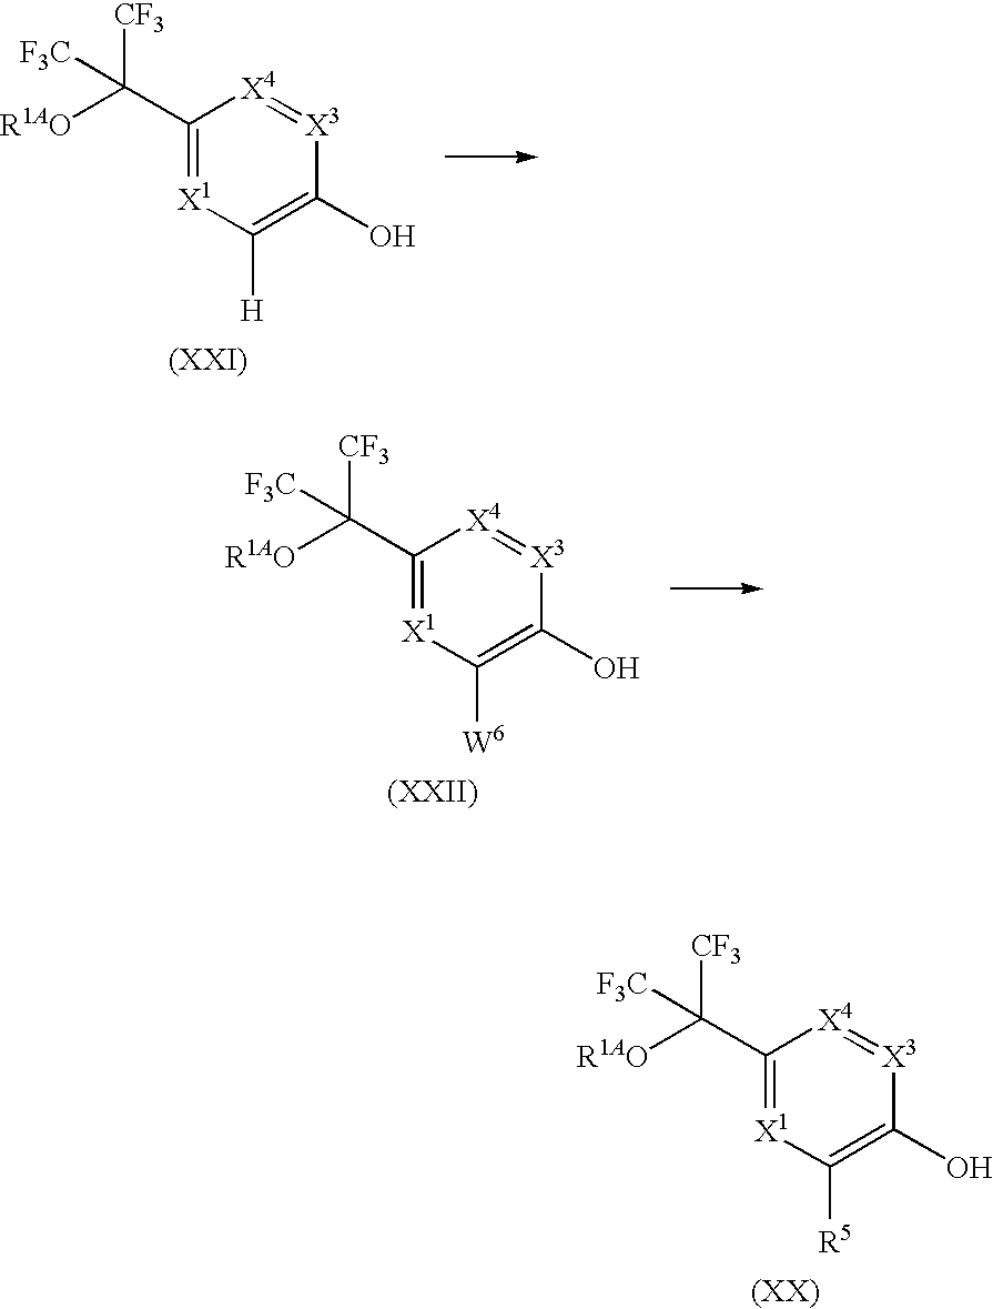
C1(C([R1AO])([CF3])[F3C])=[X1]C([R5])=C(O)[X3]=[X4]1.C1(C([R1AO])([CF3])[F3C])=[X1]C([H])=C(O)[X3]=[X4]1.C1(C([R1AO])([CF3])[F3C])=[X1]C([W6])=C(O)[X3]=[X4]1
